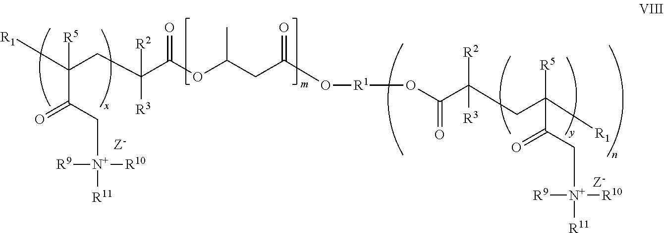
[R1]C(CC(C(OC(CC(O[R1]OC(C([R2])(CC([R5])([R1])C(=O)C[N+]([R9])([R10])[R11])[R3])=O)=O)C)=O)([R3])[R2])(C(=O)C[N+]([R9])([R10])[R11])[R5]
